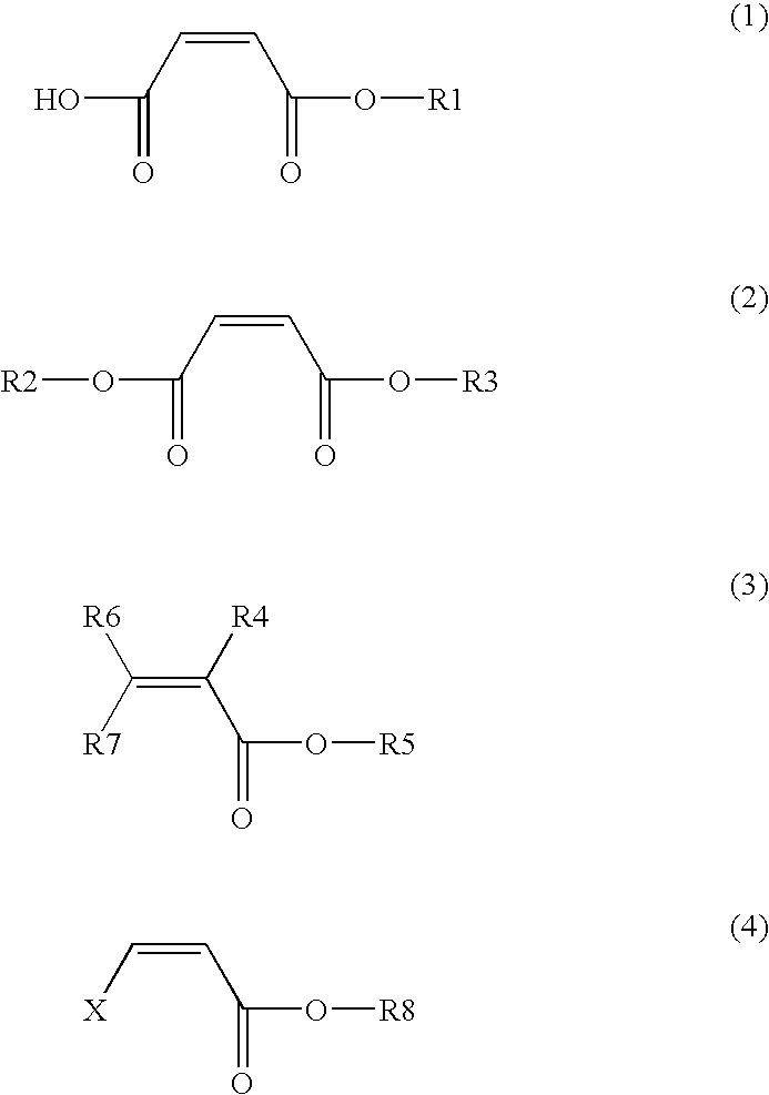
OC(C=CC(O[R1])=O)=O.O(C(C=CC(O[R3])=O)=O)[R2].C(=C([R4])C(O[R5])=O)([R6])[R7].C(=CC(O[R8])=O)[X]
